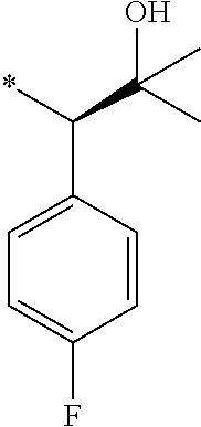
*C(C(O)(C)C)C1=CC=C(F)C=C1
